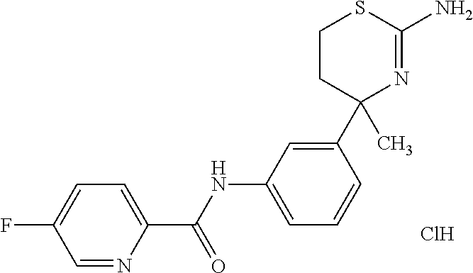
C1=NC(C(NC2=CC=CC(C3(C)N=C(N)SCC3)=C2)=O)=CC=C1F.Cl
